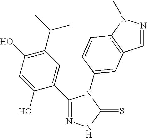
N1=C(C2=CC(C(C)C)=C(O)C=C2O)N(C2=CC3=C(N(C)N=C3)C=C2)C(=S)N1
